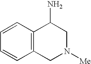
C12=C(CN([Me])CC1N)C=CC=C2
